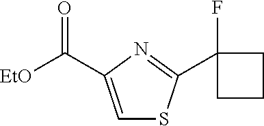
C(C1=CSC(C2(F)CCC2)=N1)([EtO])=O
